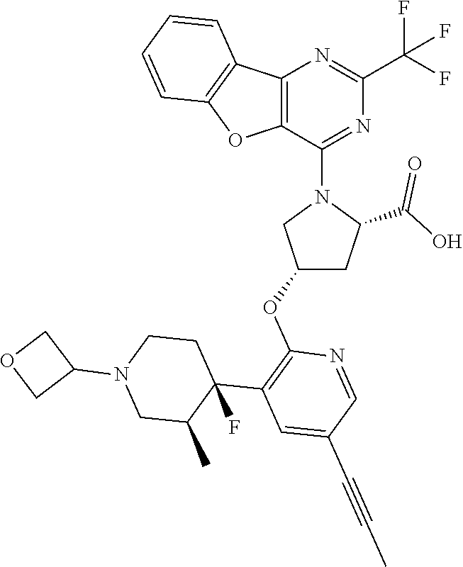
C1=CC2=C(C=C1)OC1=C2N=C(C(F)(F)F)N=C1N1CC(OC2=C(C3(F)CCN(C4COC4)CC3C)C=C(C#CC)C=N2)CC1C(O)=O
